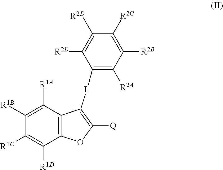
C1([R1A])=C([R1B])C([R1C])=C([R1D])C2=C1C([L]C1=C([R2A])C([R2B])=C([R2C])C([R2D])=C1[R2E])=C([Q])O2
